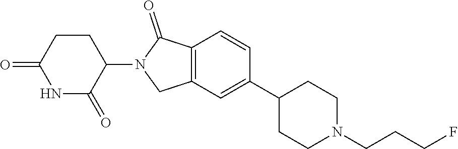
C1=CC2=C(C=C1C1CCN(CCCF)CC1)CN(C1C(=O)NC(=O)CC1)C2=O
